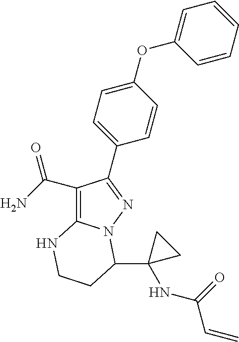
C1(C(N)=O)=C2N(N=C1C1=CC=C(OC3=CC=CC=C3)C=C1)C(C1(NC(C=C)=O)CC1)CCN2
